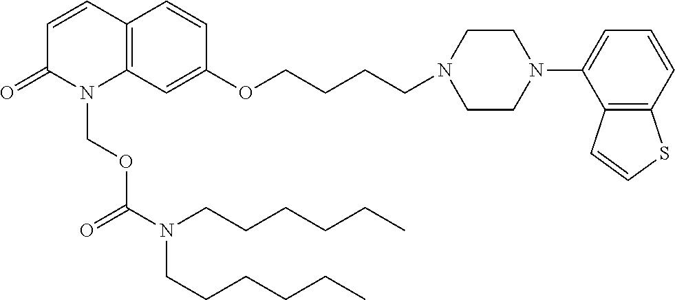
C1=CC2=C(N(COC(N(CCCCCC)CCCCCC)=O)C1=O)C=C(OCCCCN1CCN(C3=CC=CC4=C3C=CS4)CC1)C=C2
